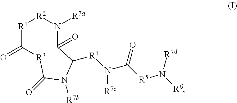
[R1]1C(=O)[R3]C(=O)N([R7b])C([R4]N(C([R5]N([R6])[R7d])=O)[R7c])C(=O)N([R7a])[R2]1
